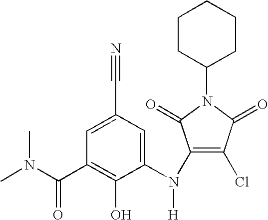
C1=C(C#N)C=C(N(C2=C(Cl)C(=O)N(C3CCCCC3)C2=O)[H])C(O)=C1C(N(C)C)=O
